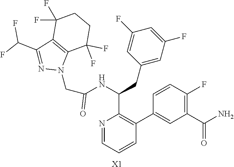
N1=CC=CC(C2=CC(C(N)=O)=C(F)C=C2)=C1C(NC(CN1C2=C(C(C(F)F)=N1)C(F)(F)CCC2(F)F)=O)CC1=CC(F)=CC(F)=C1.[X1]
